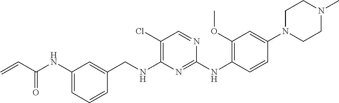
C1=C(NC(C=C)=O)C=C(CNC2=C(Cl)C=NC(NC3=C(OC)C=C(N4CCN(C)CC4)C=C3)=N2)C=C1
